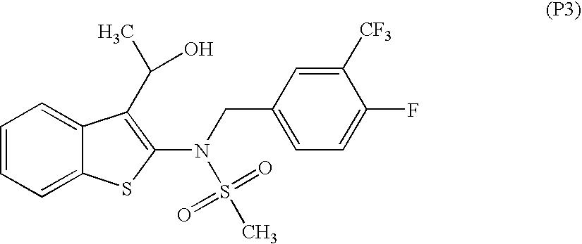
C1=CC=C2C(=C1)C(C(C)O)=C(N(CC1=CC=C(F)C([CF3])=C1)S(C)(=O)=O)S2
